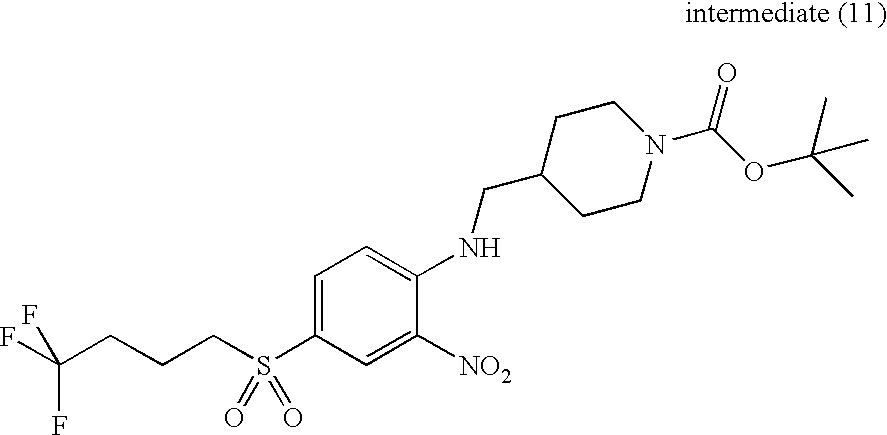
C1=C(S(CCCC(F)(F)F)(=O)=O)C=C([NO2])C(NCC2CCN(C(OC(C)(C)C)=O)CC2)=C1
